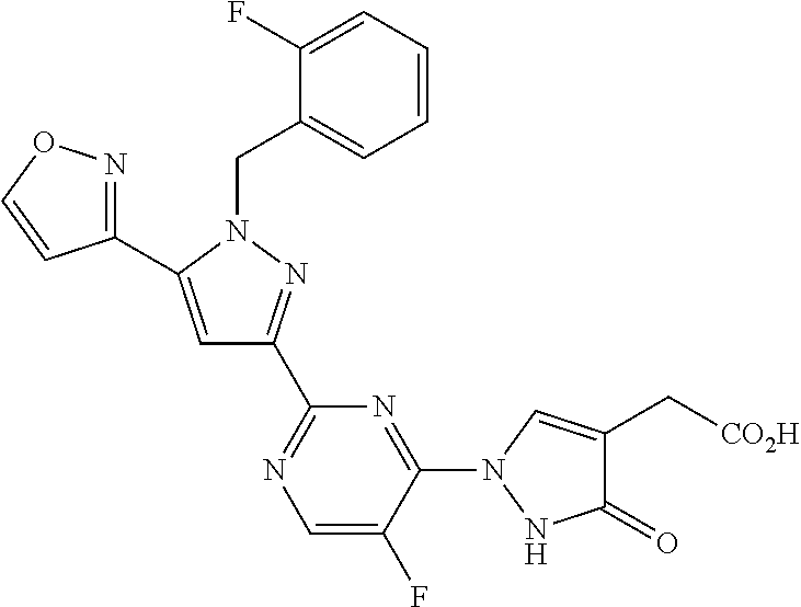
C1=C(C2=NOC=C2)N(CC2=CC=CC=C2F)N=C1C1=NC=C(F)C(N2C=C(C[CO2H])C(=O)N2)=N1
